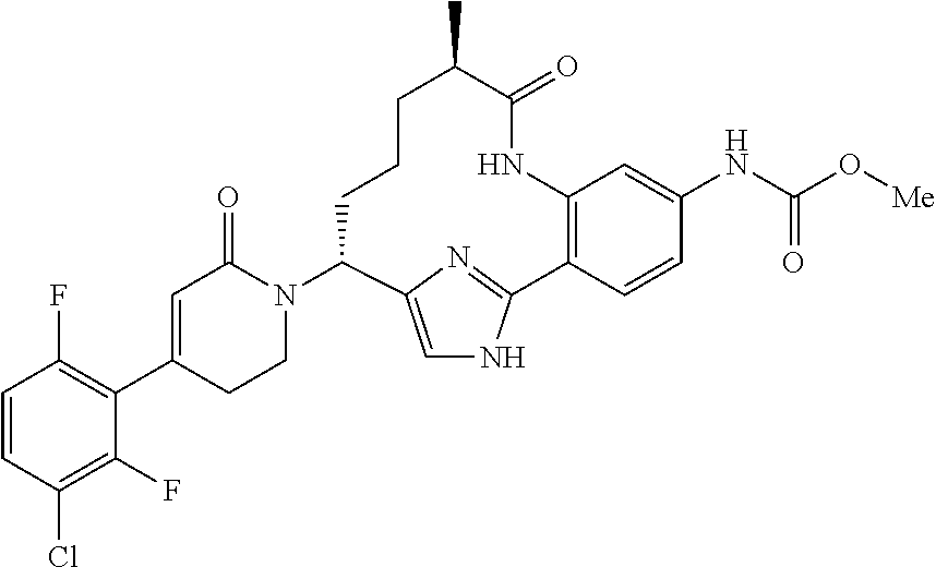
C1=CC(Cl)=C(F)C(C2=CC(=O)N(C3CCCC(C)C(=O)NC4=C(C=CC(NC(O[Me])=O)=C4)C4=NC3=CN4)CC2)=C1F
